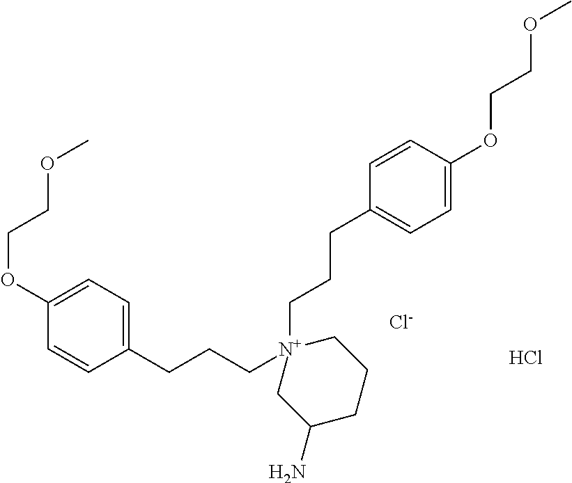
C1(OCCOC)=CC=C(CCC[N+]2(CCCC3=CC=C(OCCOC)C=C3)CC(N)CCC2)C=C1.[Cl-].Cl
